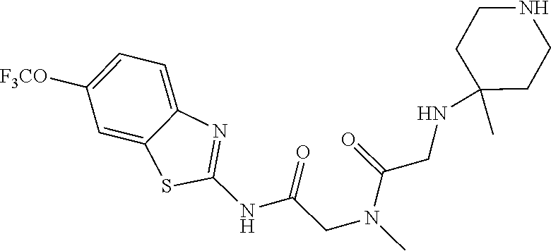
C1=C2C(=CC=C1[F3CO])N=C(NC(CN(C)C(CNC1(C)CCNCC1)=O)=O)S2
